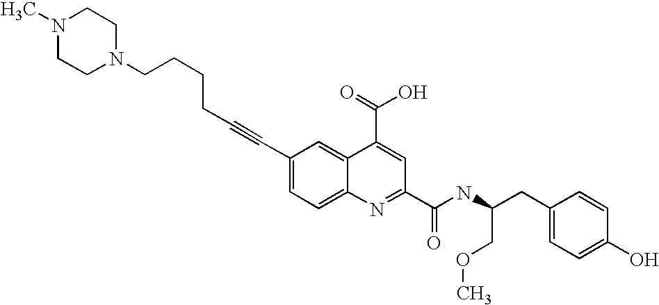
C(C1=CC=C2C(=C1)C(C(O)=O)=CC(C(NC(CC1=CC=C(O)C=C1)COC)=O)=N2)#CCCCCN1CCN(C)CC1
